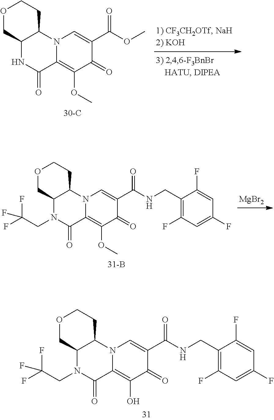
N12C=C(C(=O)OC)C(=O)C(OC)=C1C(=O)NC1C2CCOC1.[MgBr2].N12C=C(C(=O)NCC3=C(F)C=C(F)C=C3F)C(=O)C(OC)=C1C(=O)N(CC(F)(F)F)C1C2CCOC1.N12C=C(C(=O)NCC3=C(F)C=C(F)C=C3F)C(=O)C(O)=C1C(=O)N(CC(F)(F)F)C1C2CCOC1
